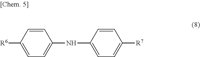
C1(NC2=CC=C([R7])C=C2)=CC=C([R6])C=C1
